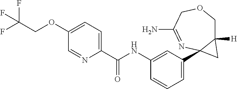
C1(NC(C2=CC=C(OCC(F)(F)F)C=N2)=O)=CC(C23C([H])(COCC(N)=N2)C3)=CC=C1
